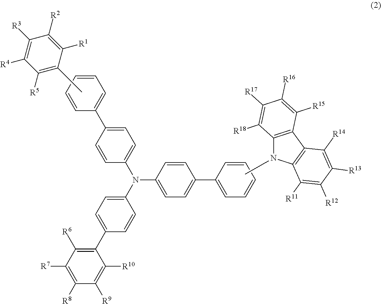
C1=CC=CC=C1C1=CC=C(N(C2=CC=C(C3=C([R6])C([R7])=C([R8])C([R9])=C3[R10])C=C2)C2=CC=C(C3=CC=CC=C3)C=C2)C=C1.C1([R5])=C(C)C([R1])=C([R2])C([R3])=C1[R4].CN1C2=C(C3=C1C([R11])=C([R12])C([R13])=C3[R14])C([R15])=C([R16])C([R17])=C2[R18]
